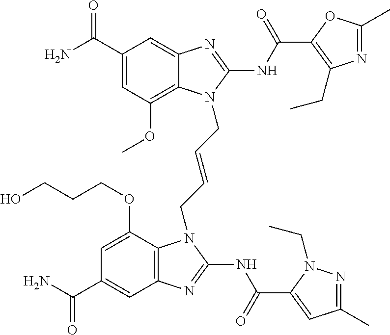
C1(C(N)=O)=CC(OC)=C2C(=C1)N=C(NC(=O)C1=C(CC)N=C(C)O1)N2CC=CCN1C2=C(C=C(C(N)=O)C=C2OCCCO)N=C1NC(=O)C1=CC(C)=NN1CC
